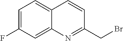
C12=CC=C(F)C=C1N=C(CBr)C=C2
